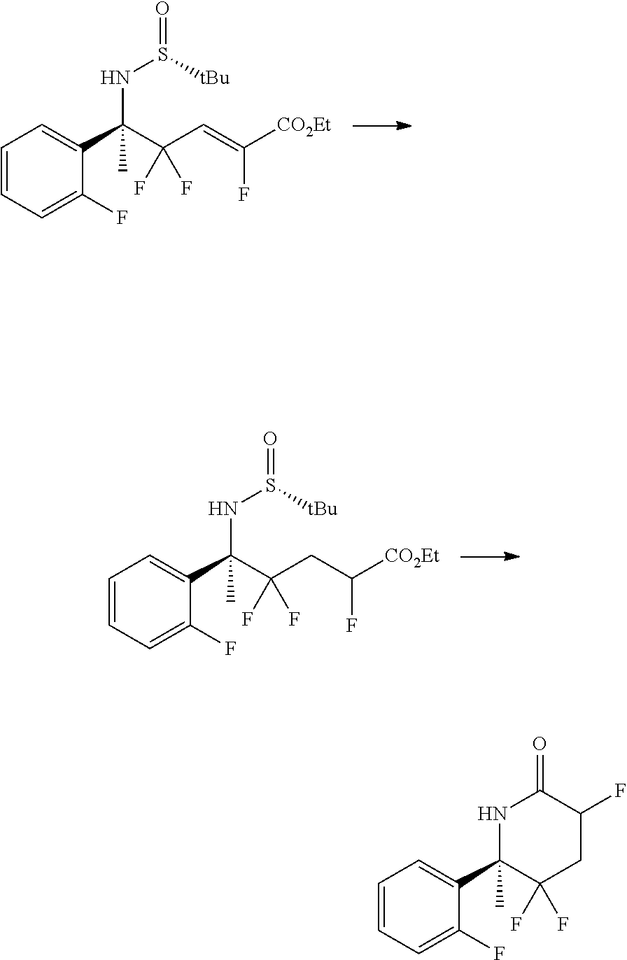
C1=CC=C(F)C(C(C(C=C(F)[CO2Et])(F)F)(C)NS([tBu])=O)=C1.C1=CC=C(F)C(C(C(CC(F)[CO2Et])(F)F)(C)NS([tBu])=O)=C1.C1=CC=C(F)C(C2(C)C(F)(F)CC(F)C(=O)N2)=C1
